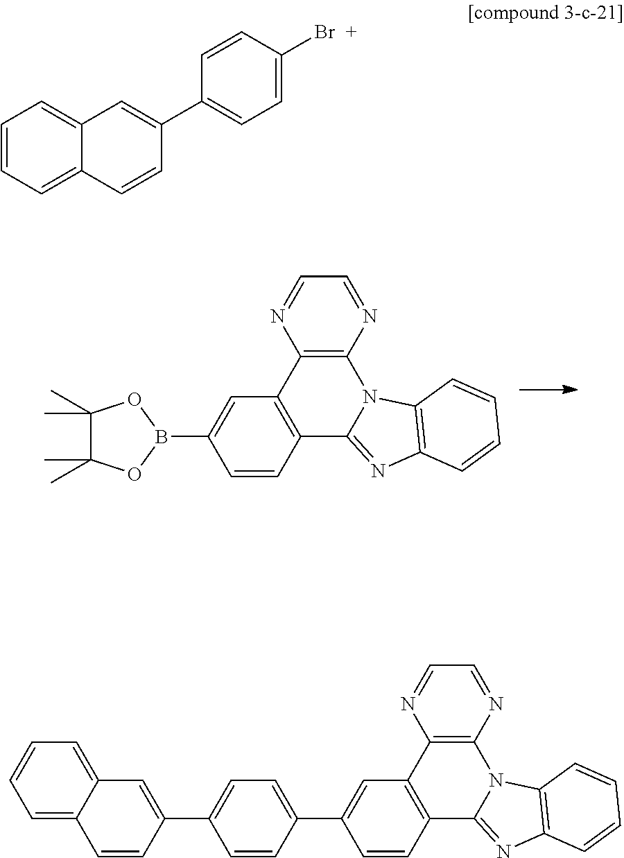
C1=CC2=C(C=C1B1OC(C)(C)C(C)(C)O1)C1=C(N3C2=NC2=C3C=CC=C2)N=CC=N1.C1=CC=C2C(=C1)C=C(C1=CC=C(Br)C=C1)C=C2.C12=C(N=CC=N1)N1C(=NC3=C1C=CC=C3)C1=C2C=C(C2=CC=C(C3=CC4=CC=CC=C4C=C3)C=C2)C=C1
